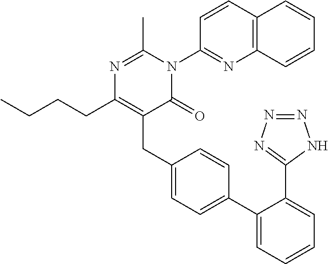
C1(C2=CC=C(CC3=C(CCCC)N=C(C)N(C4=NC5=C(C=C4)C=CC=C5)C3=O)C=C2)=CC=CC=C1C1=NN=NN1
